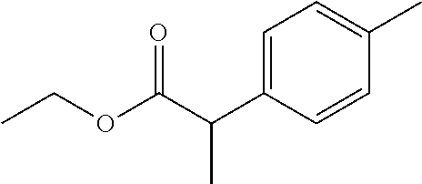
CCOC(C(C1=CC=C(C)C=C1)C)=O
